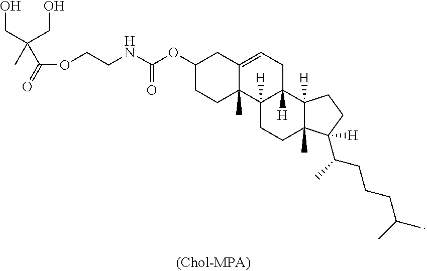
OCC(CO)(C)C(=O)OCCNC(OC1CCC2(C)C(=CCC3([H])C2([H])CCC2(C)C3([H])CCC2([H])C(CCCC(C)C)C)C1)=O
